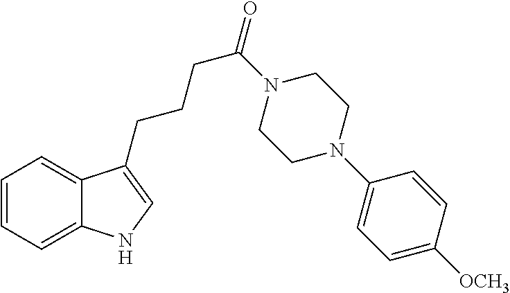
C1=CC=C2C(=C1)C(CCCC(N1CCN(C3=CC=C([OCH3])C=C3)CC1)=O)=CN2
